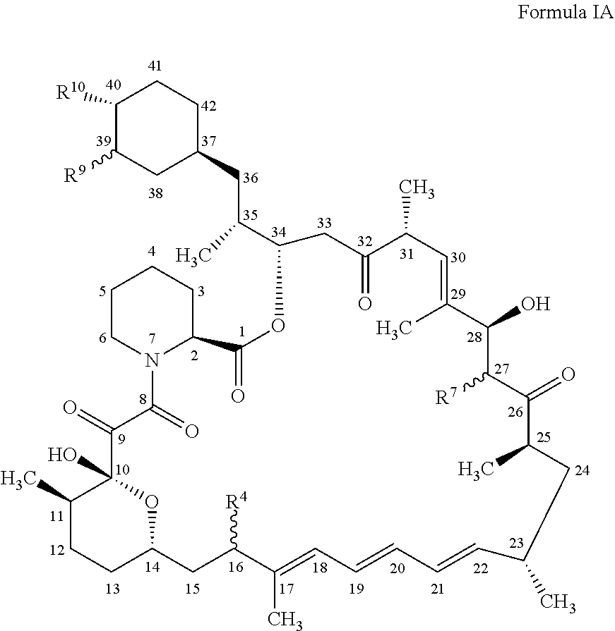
C1([R10])C([R9])CC(CC(C2CC(=O)C(C)C=C(C)C(O)C([R7])C(=O)C(C)CC(C)C=CC=CC=C(C)C([R4])CC3CCC(C)C(O)(C(=O)C(=O)N4C(C(=O)O2)CCCC4)O3)C)CC1
